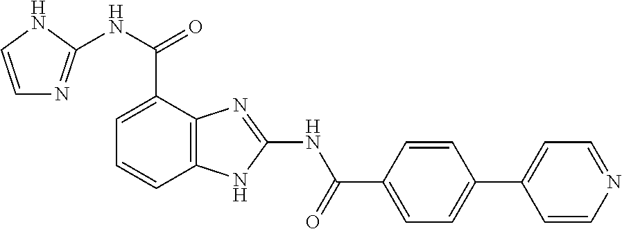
C12=C(C=CC=C1C(NC1=NC=CN1)=O)NC(NC(=O)C1=CC=C(C3=CC=NC=C3)C=C1)=N2
